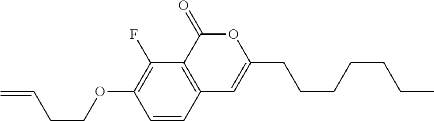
C1=CC2=C(C(F)=C1OCCC=C)C(=O)OC(CCCCCCC)=C2
